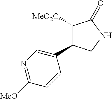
C1([MeO2C])C(C2=CN=C([MeO])C=C2)CNC1=O
